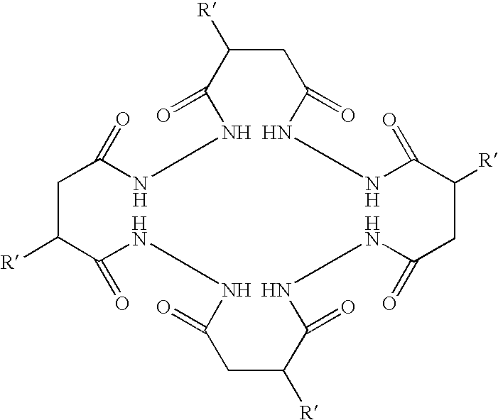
C1C([R])C(=O)NNC(=O)CC([R])C(=O)NNC(=O)CC([R])C(=O)NNC(=O)CC([R])C(=O)NNC1=O
